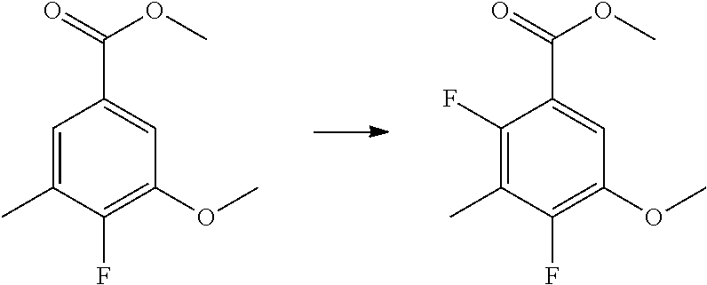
C1=C(C)C(F)=C(OC)C=C1C(=O)OC.C1(F)=C(C)C(F)=C(OC)C=C1C(=O)OC
